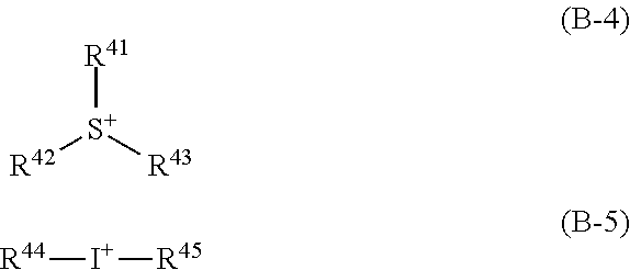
[R42][S+]([R43])[R41].[R44][I+][R45]
